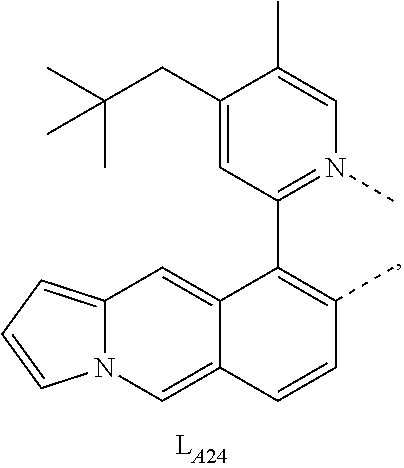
C1(CC(C)(C)C)=CC(C2=C(C)C=CC3=CN4C(=CC=C4)C=C23)=N(C)C=C1C
